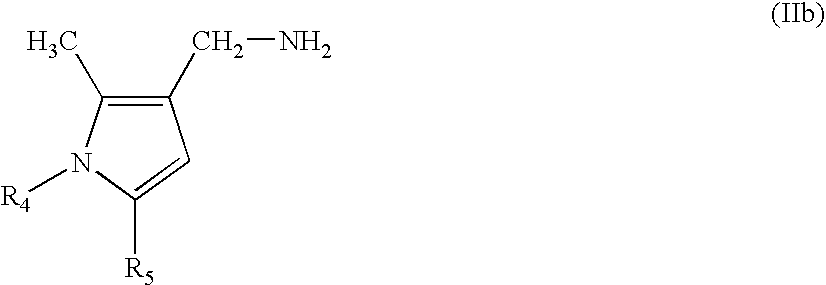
C1(CN)=C(C)N([R4])C([R5])=C1
